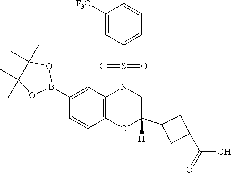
C1C(C2CC(C(=O)O)C2)([H])OC2=C(C=C(B3OC(C)(C)C(C)(C)O3)C=C2)N1S(C1=CC=CC([F3C])=C1)(=O)=O
